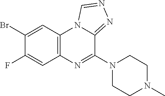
C1(Br)=CC2=C(N=C(N3CCN(C)CC3)C3=NN=CN23)C=C1F
